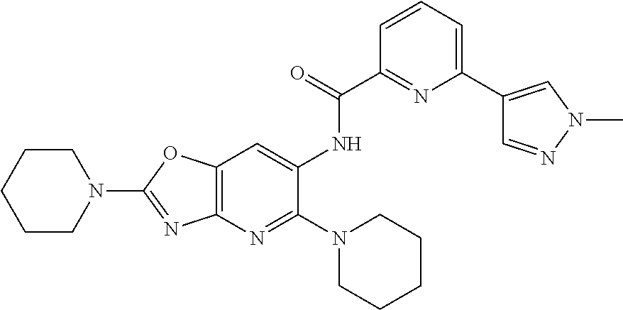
C1(N2CCCCC2)=NC2=C(C=C1NC(=O)C1=NC(C3=CN(C)N=C3)=CC=C1)OC(N1CCCCC1)=N2
